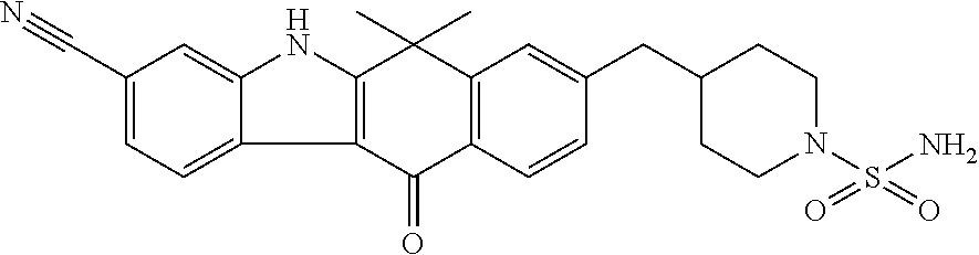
C12=C(C(=O)C3=C(C1(C)C)C=C(CC1CCN(S(N)(=O)=O)CC1)C=C3)C1=CC=C(C#N)C=C1N2
